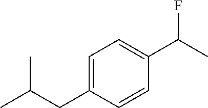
C1=C(CC(C)C)C=CC(C(C)F)=C1
